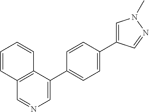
C1=CC=CC2=C1C=NC=C2C1=CC=C(C2=CN(C)N=C2)C=C1
